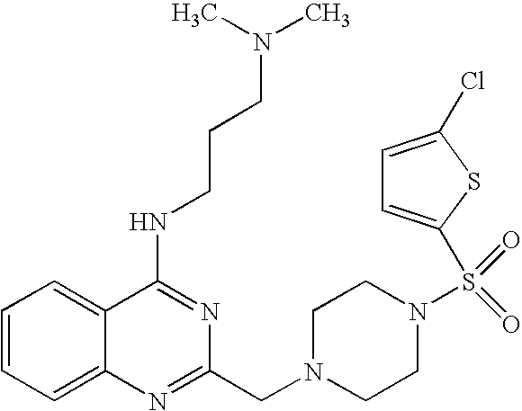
C1=CC=C2C(=C1)C(NCCCN(C)C)=NC(CN1CCN(S(=O)(=O)C3=CC=C(Cl)S3)CC1)=N2
